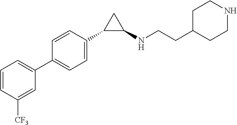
C1=CC([CF3])=CC(C2=CC=C(C3C(NCCC4CCNCC4)C3)C=C2)=C1
